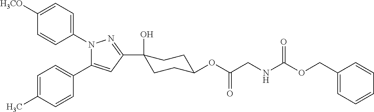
C1([H3CO])=CC=C(N2C(C3=CC=C(C)C=C3)=CC(C3(O)CCC(OC(CNC(OCC4=CC=CC=C4)=O)=O)CC3)=N2)C=C1
